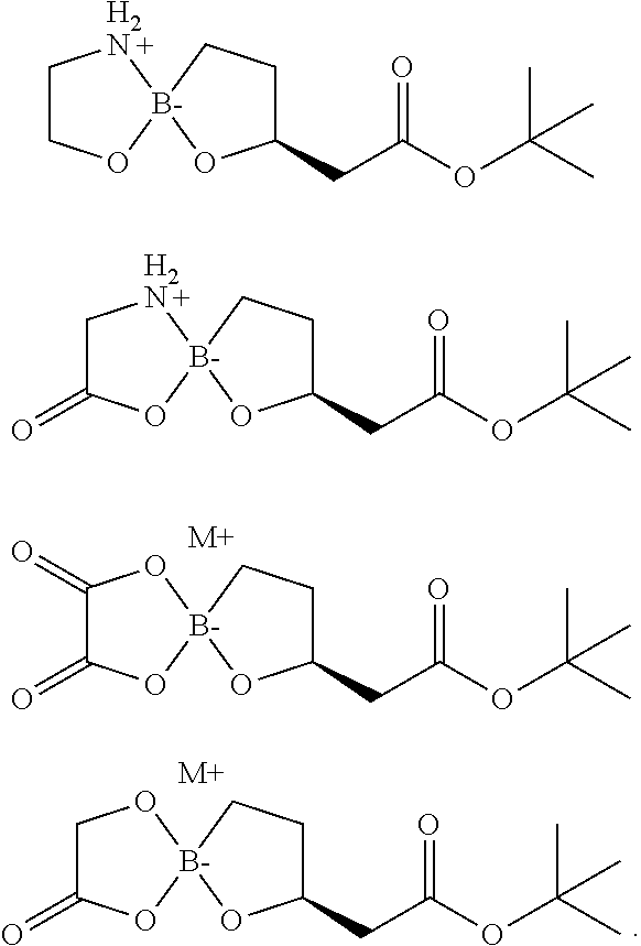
C1CO[B-]2([H2N]1)OC(CC(OC(C)(C)C)=O)CC2.C1C(=O)O[B-]2([H2N]1)OC(CC(OC(C)(C)C)=O)CC2.C1(=O)C(=O)O[B-]2(O1)OC(CC(OC(C)(C)C)=O)CC2.[M+].C1C(=O)O[B-]2(O1)OC(CC(OC(C)(C)C)=O)CC2.[M+]
